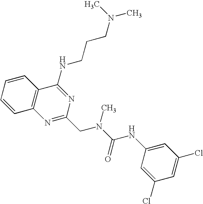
C1=CC2=C(C=C1)C(NCCCN(C)C)=NC(CN(C(=O)NC1=CC(Cl)=CC(Cl)=C1)C)=N2
